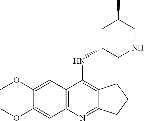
C1(OC)=CC2=C(C=C1OC)C(NC1CNCC(C)C1)=C1C(=N2)CCC1
